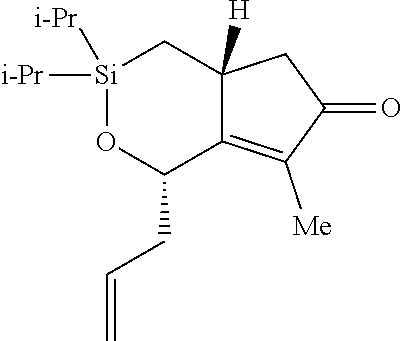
[Si]1([i-Pr])([i-Pr])OC(CC=C)C2=C([Me])C(=O)CC2([H])C1
